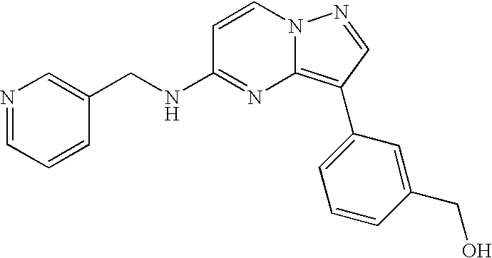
C1(CNC2=NC3=C(C4=CC=CC(CO)=C4)C=NN3C=C2)=CN=CC=C1
